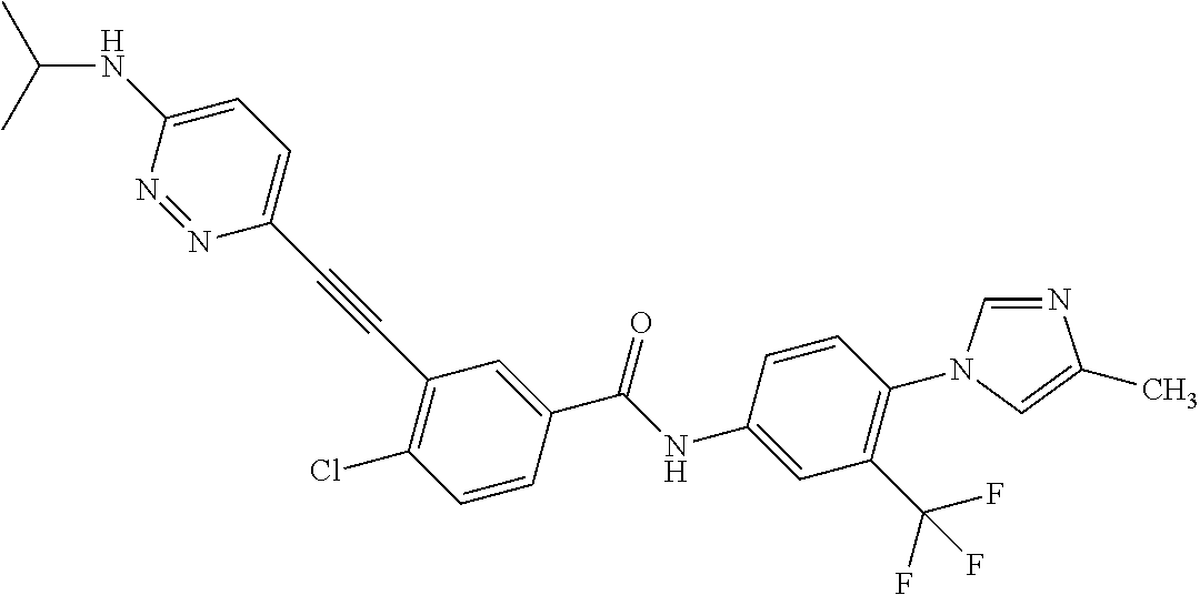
C(C1=CC(C#CC2=CC=C(NC(C)C)N=N2)=C(Cl)C=C1)(NC1=CC(C(F)(F)F)=C(N2C=NC(C)=C2)C=C1)=O
